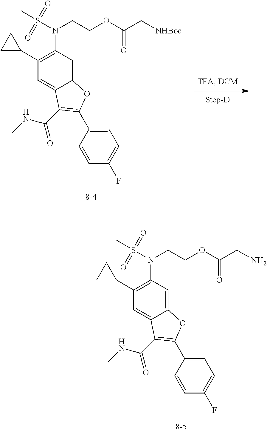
C(COC(CN)=O)N(S(C)(=O)=O)C1=C(C2CC2)C=C2C(=C1)OC(C1=CC=C(F)C=C1)=C2C(=O)NC.C(COC(C[NHBoc])=O)N(S(C)(=O)=O)C1=C(C2CC2)C=C2C(=C1)OC(C1=CC=C(F)C=C1)=C2C(=O)NC
